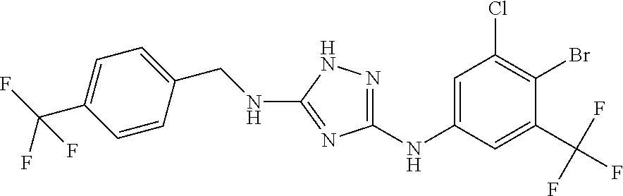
C1=CC(CNC2=NC(NC3=CC(Cl)=C(Br)C(C(F)(F)F)=C3)=NN2)=CC=C1C(F)(F)F
